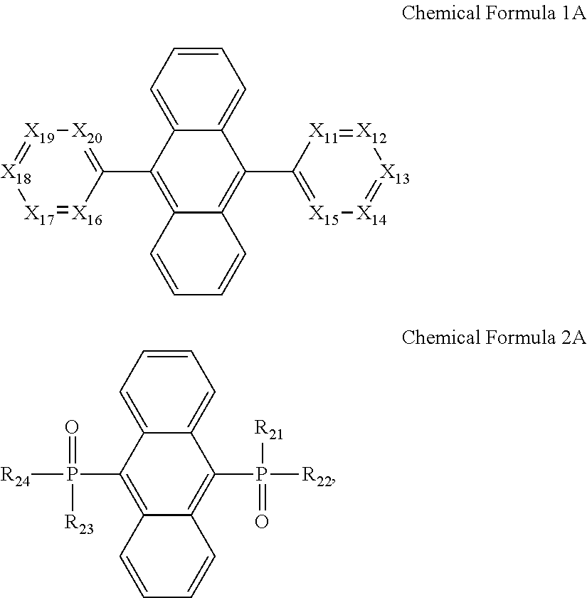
C1=CC=C2C(=C1)C(C1=[X15][X14]=[X13][X12]=[X11]1)=C1C(=C2C2=[X20][X19]=[X18][X17]=[X16]2)C=CC=C1.C1=CC=C2C(=C1)C(P([R22])([R21])=O)=C1C(=C2P([R24])(=O)[R23])C=CC=C1
